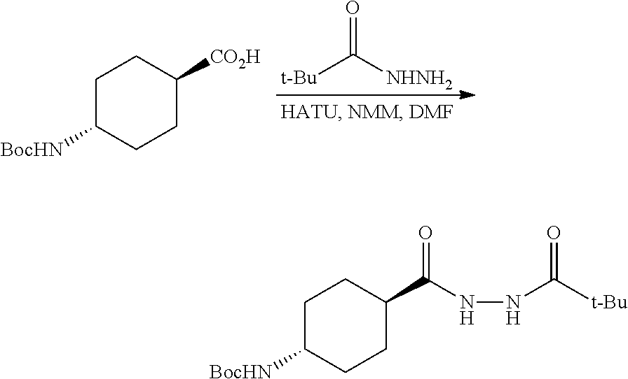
[t-Bu]C([NHNH2])=O.C1C([BocHN])CCC([CO2H])C1.C1C([BocHN])CCC(C(NNC([t-Bu])=O)=O)C1
